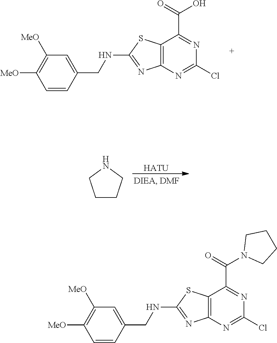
C12=C(N=C(Cl)N=C1C(=O)O)N=C(NCC1=CC([MeO])=C([MeO])C=C1)S2.[HATU].C1CCNC1.C12=C(N=C(Cl)N=C1C(=O)N1CCCC1)N=C(NCC1=CC([MeO])=C([MeO])C=C1)S2
